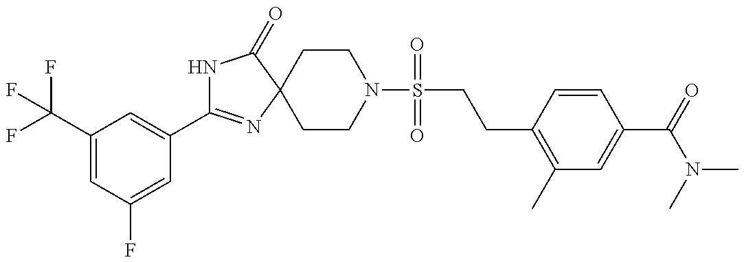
C1(C(F)(F)F)=CC(F)=CC(C2=NC3(C(=O)N2)CCN(S(CCC2=C(C)C=C(C(=O)N(C)C)C=C2)(=O)=O)CC3)=C1
